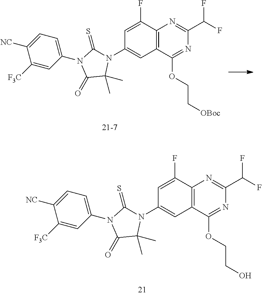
C12=C(C(OCCO)=NC(C(F)F)=N1)C=C(N1C(=S)N(C3=CC=C([NC])C([F3C])=C3)C(=O)C1(C)C)C=C2F.C12=C(C(OCC[OBoc])=NC(C(F)F)=N1)C=C(N1C(=S)N(C3=CC=C([NC])C([F3C])=C3)C(=O)C1(C)C)C=C2F
